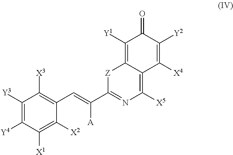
C1([Y3])=C([Y4])C([X1])=C([X2])C(C=C([A])C2=NC([X5])=C3C(=C([Y1])C(=O)C([Y2])=C3[X4])[Z]2)=C1[X3]
